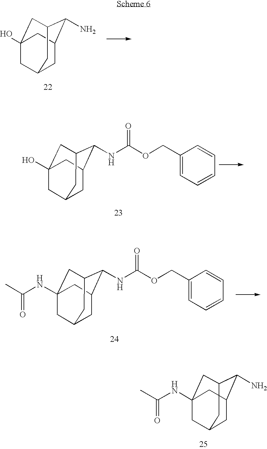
C1C2C(N)C3CC(O)(CC1C3)C2.C1C2C(NC(=O)OCC3=CC=CC=C3)C3CC(O)(CC1C3)C2.C1C2C(NC(=O)OCC3=CC=CC=C3)C3CC(NC(C)=O)(CC1C3)C2.C(=O)(NC12CC3CC(C(N)C(C1)C3)C2)C
